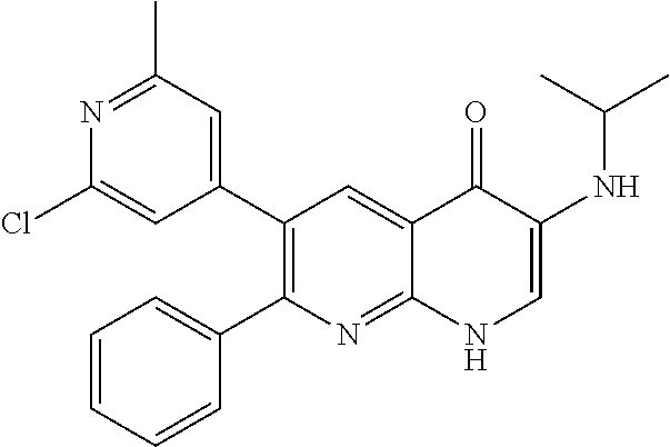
N1=C(C)C=C(C2=C(C3=CC=CC=C3)N=C3C(=C2)C(=O)C(NC(C)C)=CN3)C=C1Cl
